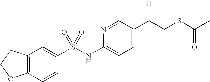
C12=C(C=CC(S(NC3=CC=C(C(CSC(C)=O)=O)C=N3)(=O)=O)=C1)OCC2
